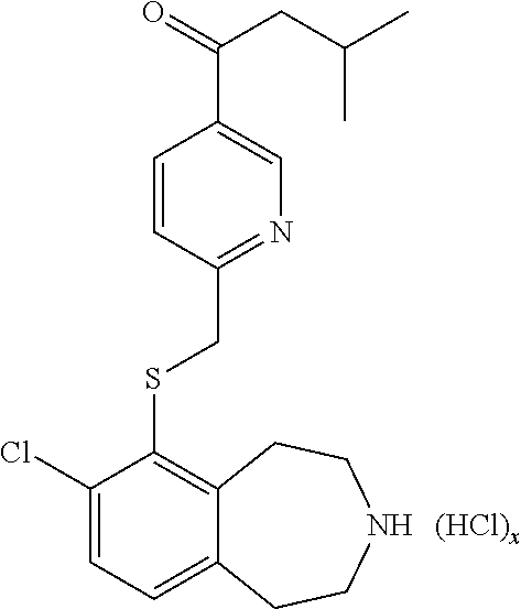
[(HCl)x].C1(CSC2=C3C(=CC=C2Cl)CCNCC3)=NC=C(C(=O)CC(C)C)C=C1
